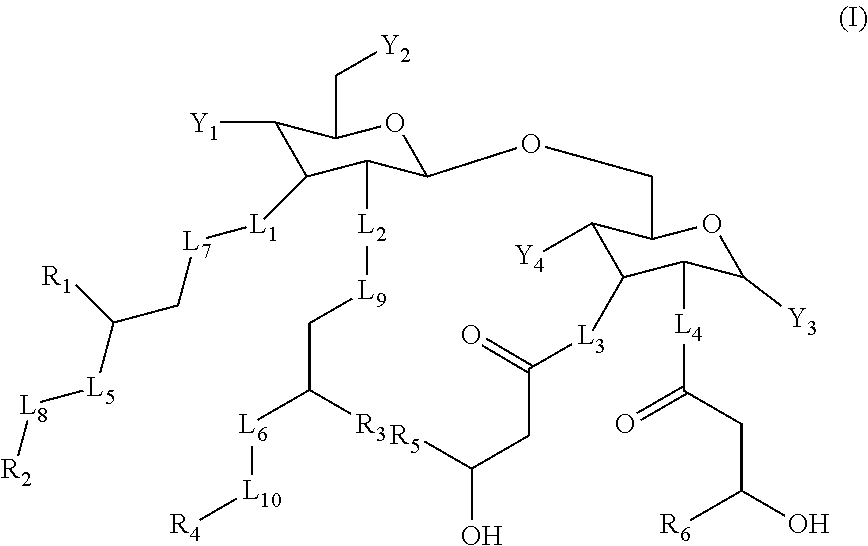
C1([Y1])C([L1][L7]CC([L5][L8][R2])[R1])C([L2][L9]CC([L6][L10][R4])[R3])C(OCC2C([Y4])C([L3]C(CC(O)[R5])=O)C([L4]C(=O)CC(O)[R6])C([Y3])O2)OC1C[Y2]
